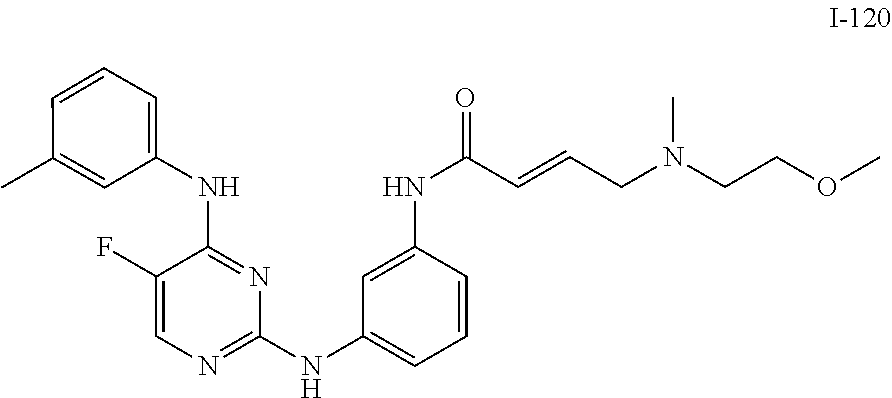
C1=CC(C)=CC(NC2=NC(NC3=CC=CC(NC(C=CCN(CCOC)C)=O)=C3)=NC=C2F)=C1
